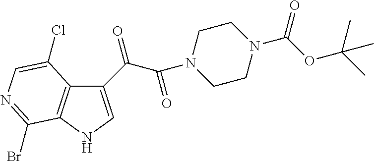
C1(C(C(N2CCN(C(OC(C)(C)C)=O)CC2)=O)=O)=CNC2=C1C(Cl)=CN=C2Br
